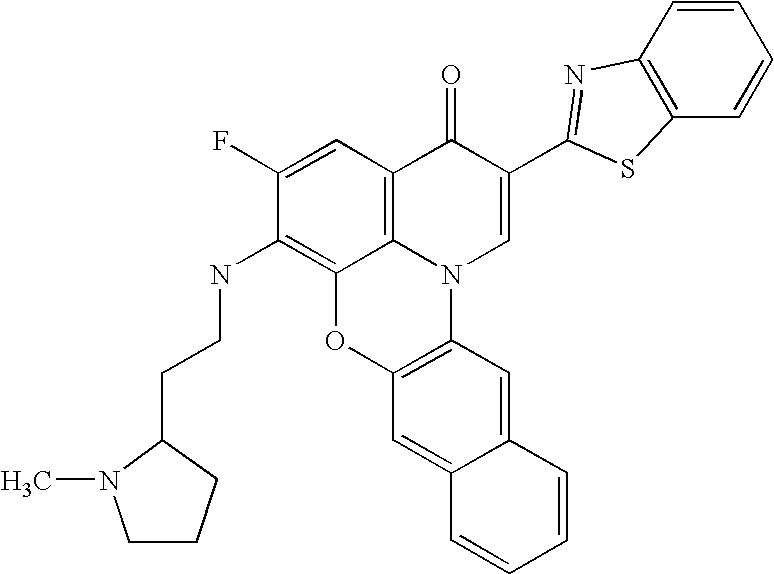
C1(F)=CC2=C3C(=C1NCCC1N(C)CCC1)OC1=C(N3C=C(C3=NC4=C(C=CC=C4)S3)C2=O)C=C2C(=C1)C=CC=C2
